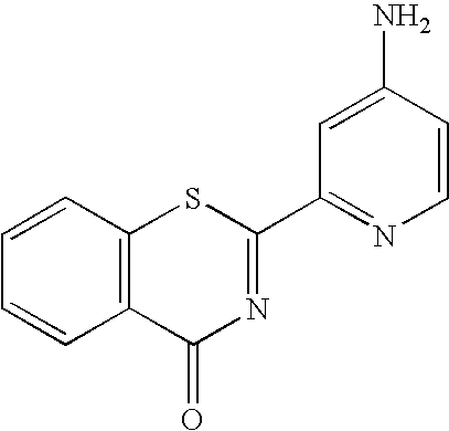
C1=CC2=C(C=C1)C(=O)N=C(C1=NC=CC(N)=C1)S2
